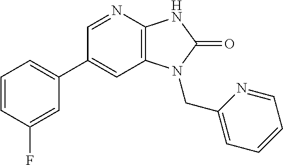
C1(C2=CC=CC(F)=C2)=CC2=C(N=C1)NC(=O)N2CC1=CC=CC=N1
